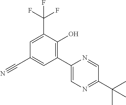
C1(C(C)(C)C)=NC=C(C2=C(O)C(C(F)(F)F)=CC(C#N)=C2)N=C1
